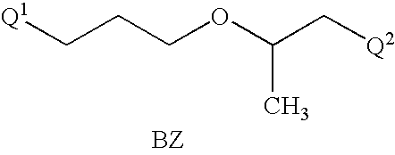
C(CCOC(C[Q2])C)[Q1].[BZ]
